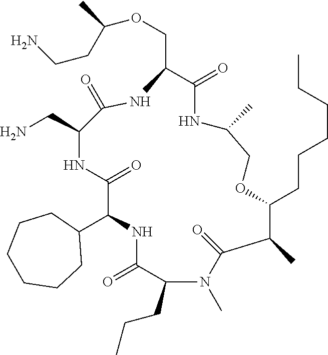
C1(C2NC(=O)C(CCC)N(C)C(=O)C(C)C(CCCCCC)OCC(C)NC(=O)C(COC(C)CCN)NC(=O)C(CN)NC2=O)CCCCCC1
